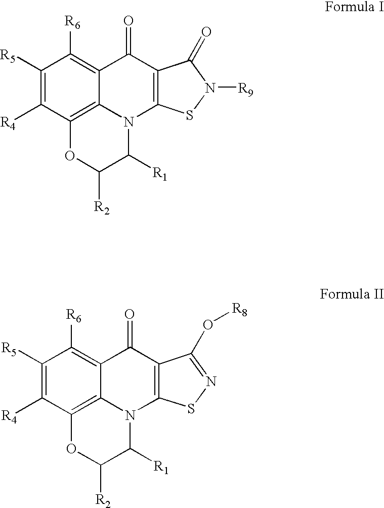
C1([R5])=C([R4])C2=C3C(=C1[R6])C(=O)C1=C(N3C([R1])C([R2])O2)SN([R9])C1=O.C1([R5])=C([R4])C2=C3C(=C1[R6])C(=O)C1=C(N3C([R1])C([R2])O2)SN=C1O[R8]
